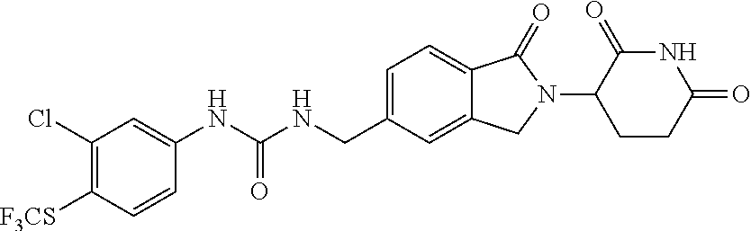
N(C(NCC1=CC=C2C(=C1)CN(C1CCC(=O)NC1=O)C2=O)=O)C1=CC(Cl)=C([F3CS])C=C1
